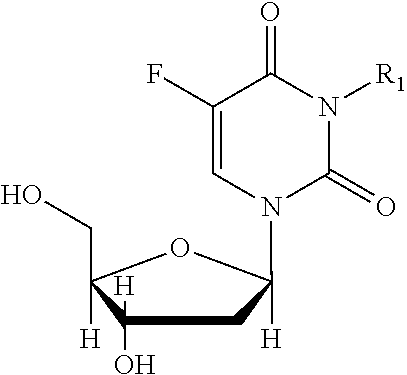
C1(O)([H])CC([H])(N2C=C(F)C(=O)N([R1])C2=O)OC1(CO)[H]
